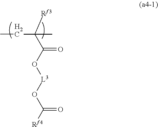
CCC([Rf3])(C(O[L3]OC([Rf4])=O)=O)C
